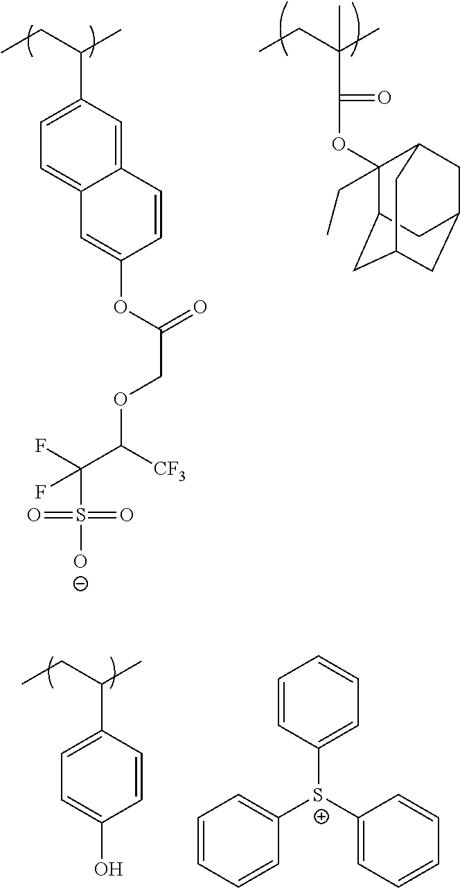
CCC(C)C1=CC=C2C(=C1)C=CC(OC(=O)COC(C(F)(F)S(=O)(=O)[O-])[CF3])=C2.CCC(C)(C(=O)OC1(CC)C2CC3CC(CC1C3)C2)C.CCC(C)C1=CC=C(O)C=C1.C1=CC([S+](C2=CC=CC=C2)C2=CC=CC=C2)=CC=C1
